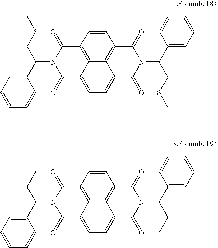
C1(C(N2C(=O)C3=CC=C4C5=C(C=CC(=C35)C2=O)C(=O)N(C(C2=CC=CC=C2)CSC)C4=O)CSC)=CC=CC=C1.C1(C(N2C(=O)C3=CC=C4C5=C(C=CC(=C35)C2=O)C(=O)N(C(C2=CC=CC=C2)C(C)(C)C)C4=O)C(C)(C)C)=CC=CC=C1
